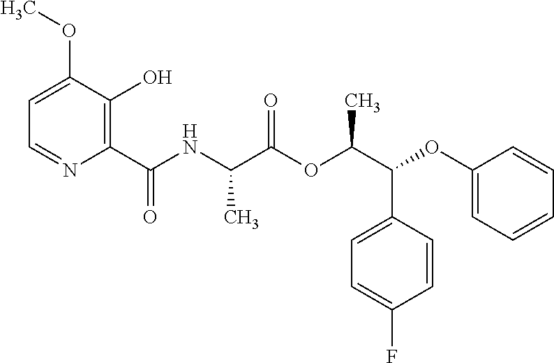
C1=C(OC)C(O)=C(C(NC(C(OC(C(C2=CC=C(F)C=C2)OC2=CC=CC=C2)C)=O)C)=O)N=C1
